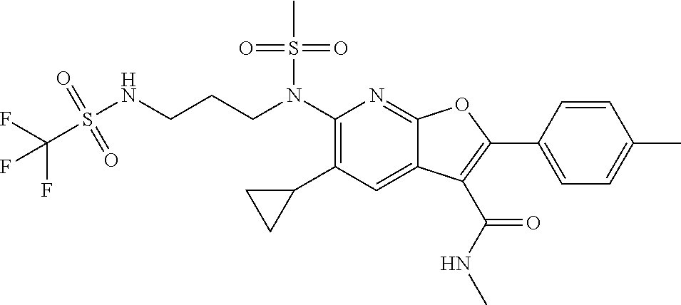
N(C1=C(C2CC2)C=C2C(=N1)OC(C1=CC=C(C)C=C1)=C2C(NC)=O)(S(C)(=O)=O)CCCNS(C(F)(F)F)(=O)=O
